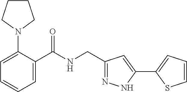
C1=C(N2CCCC2)C(C(NCC2=NNC(C3=CC=CS3)=C2)=O)=CC=C1
